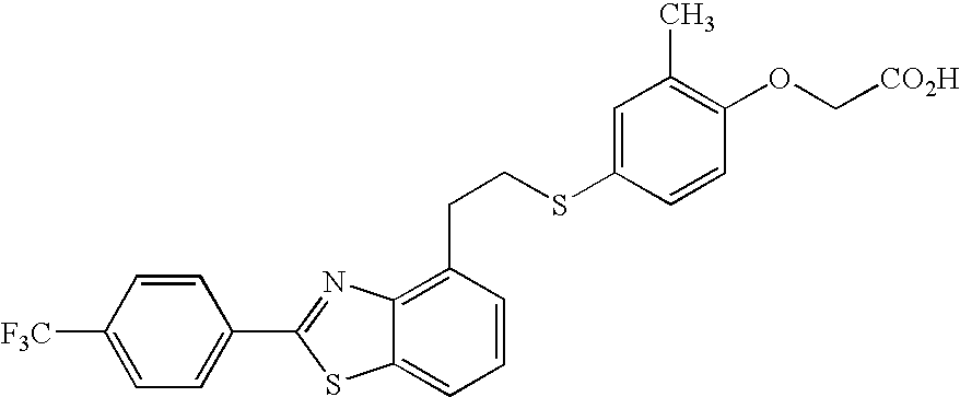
C1(CCSC2=CC(C)=C(OC[CO2H])C=C2)=C2C(=CC=C1)SC(C1=CC=C([F3C])C=C1)=N2
